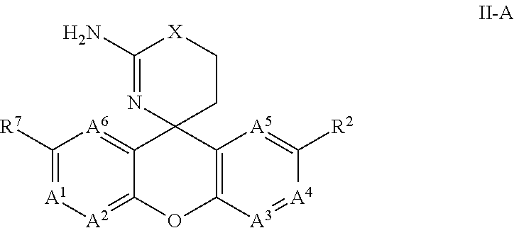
C1([R7])=[A1][A2]=C2C(=[A6]1)C1(C3=C(O2)[A3]=[A4]C([R2])=[A5]3)CC[X]C(N)=N1
